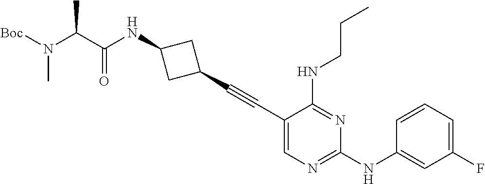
C1(C#CC2CC(NC(C(N([Boc])C)C)=O)C2)=CN=C(NC2=CC(F)=CC=C2)N=C1NCCC
